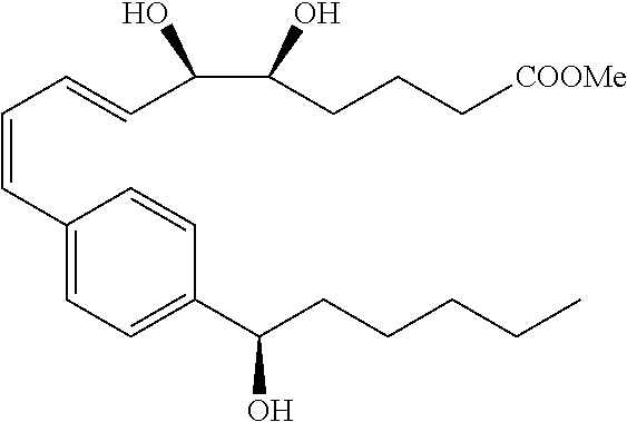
C1=CC(C(CCCCC)O)=CC=C1C=CC=CC(C(O)CCC[COOMe])O
